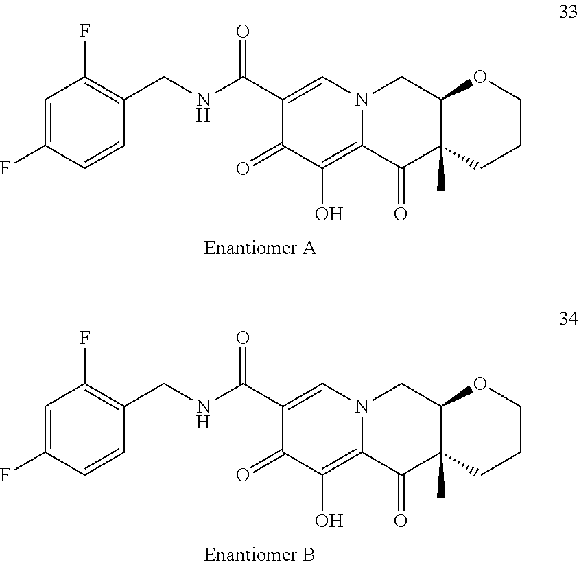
C1=C(F)C=CC(CNC(C2=CN3C(=C(O)C2=O)C(=O)C2(C)C(C3)OCCC2)=O)=C1F.C1=C(F)C=CC(CNC(C2=CN3C(=C(O)C2=O)C(=O)C2(C)C(C3)OCCC2)=O)=C1F
